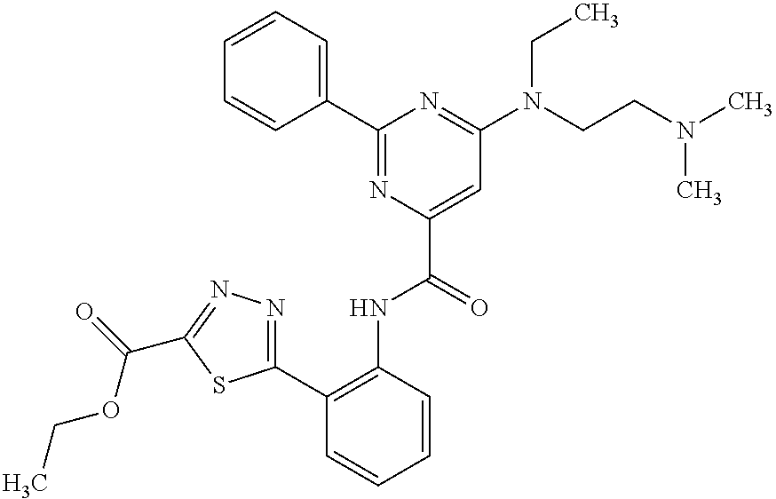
C1=CC=C(C2=NC(C(NC3=C(C4=NN=C(C(OCC)=O)S4)C=CC=C3)=O)=CC(N(CCN(C)C)CC)=N2)C=C1
